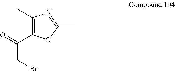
C1(C)=C(C(=O)CBr)OC(C)=N1
